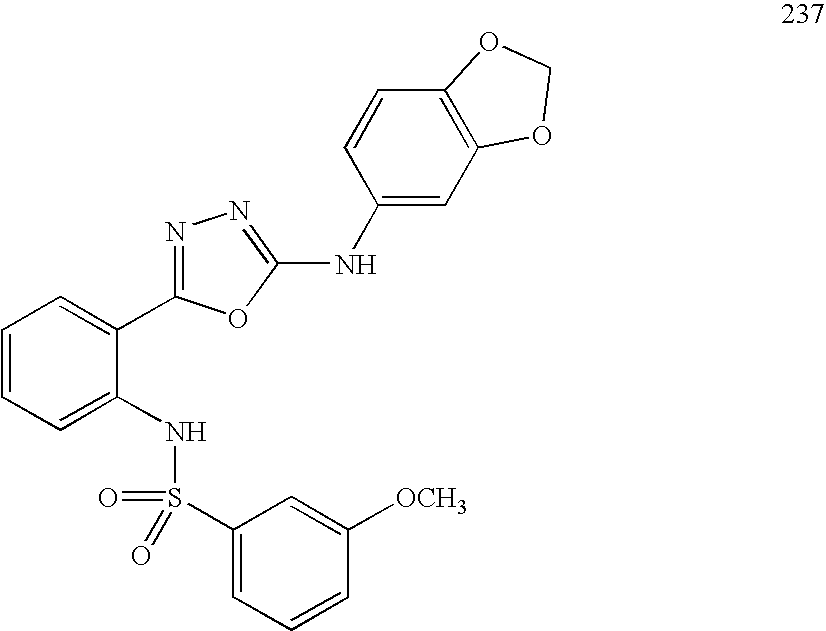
C1=CC=C(NS(C2=CC=CC([OCH3])=C2)(=O)=O)C(C2=NN=C(NC3=CC4=C(C=C3)OCO4)O2)=C1
